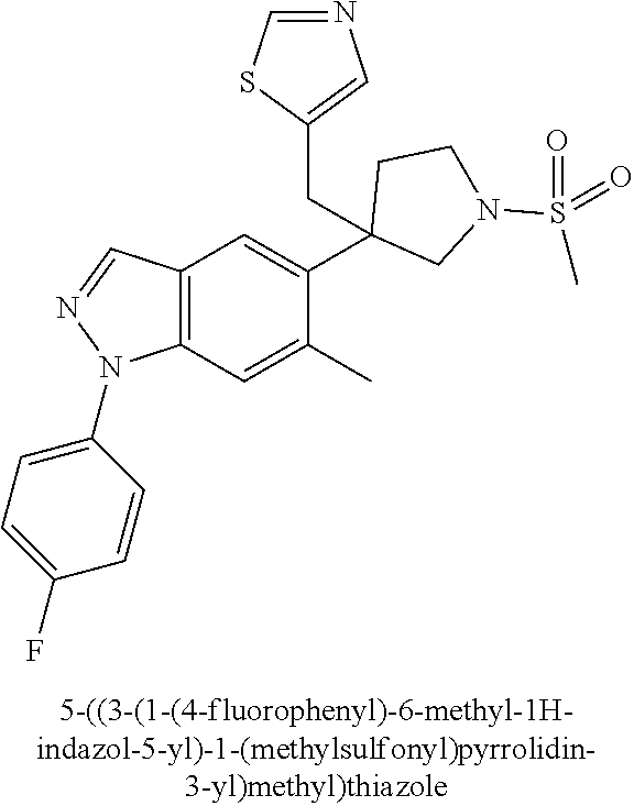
C12=C(C=C(C)C(C3(CC4=CN=CS4)CN(S(C)(=O)=O)CC3)=C1)N(C1=CC=C(F)C=C1)N=C2
